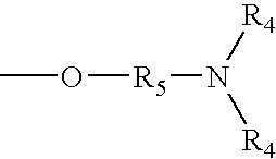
CO[R5]N([R4])[R4]
